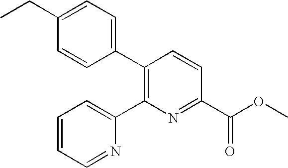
C1(CC)=CC=C(C2=C(C3=CC=CC=N3)N=C(C(OC)=O)C=C2)C=C1
